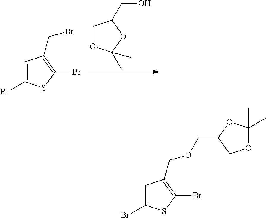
C1OC(C)(C)OC1CO.C1=C(Br)SC(Br)=C1CBr.C1=C(Br)SC(Br)=C1COCC1OC(C)(C)OC1
